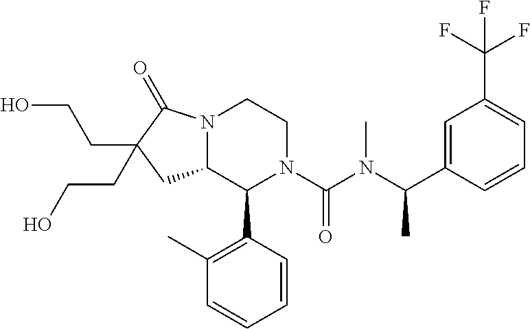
N12C(C(C3=C(C)C=CC=C3)N(C(N(C(C)C3=CC(C(F)(F)F)=CC=C3)C)=O)CC1)CC(CCO)(CCO)C2=O
